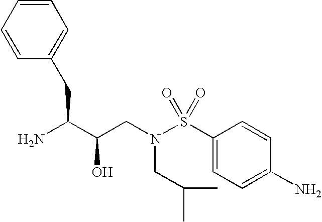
C1=CC(CC(N)C(CN(S(C2=CC=C(N)C=C2)(=O)=O)CC(C)C)O)=CC=C1
